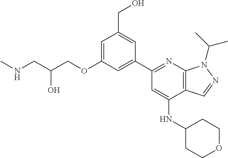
C(O)(CNC)COC1=CC(CO)=CC(C2=NC3=C(C(NC4CCOCC4)=C2)C=NN3C(C)C)=C1
